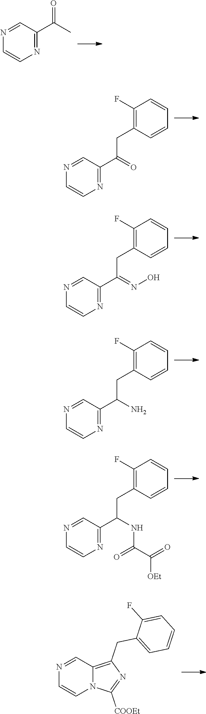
N1=CC(C(C)=O)=NC=C1.N1=CC(C(=O)CC2=C(F)C=CC=C2)=NC=C1.N1=CC(C(=NO)CC2=C(F)C=CC=C2)=NC=C1.N1=CC(C(N)CC2=C(F)C=CC=C2)=NC=C1.N1=CC(C(NC(C(=O)[OEt])=O)CC2=C(F)C=CC=C2)=NC=C1.N1=CC2=C(CC3=CC=CC=C3F)N=C([COOEt])N2C=C1
